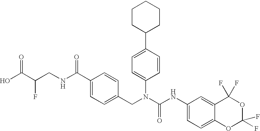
OC(C(CNC(C1=CC=C(CN(C(NC2=CC=C3C(=C2)C(F)(F)OC(F)(F)O3)=O)C2=CC=C(C3CCCCC3)C=C2)C=C1)=O)F)=O
